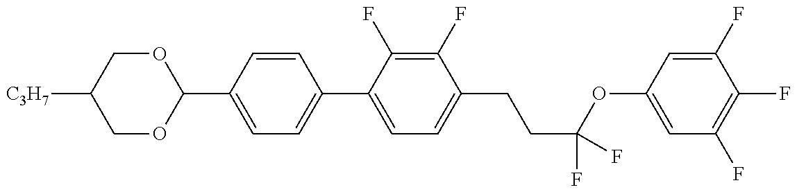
C1(C2=CC=C(C3=CC=C(CCC(OC4=CC(F)=C(F)C(F)=C4)(F)F)C(F)=C3F)C=C2)OCC([C3H7])CO1
